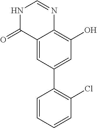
C12=CC(C3=C(Cl)C=CC=C3)=CC(O)=C1N=CNC2=O
